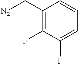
[N2]CC1=C(F)C(F)=CC=C1
